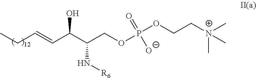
C(C(C(COP(OCC[N+](C)(C)C)([O-])=O)N[R6])O)=CCC
